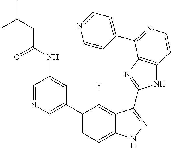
C1=C(C2=CC=C3C(=C2F)C(C2=NC4=C(N2)C=CN=C4C2=CC=NC=C2)=NN3)C=C(NC(=O)CC(C)C)C=N1
